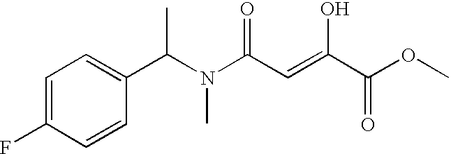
C1=C(F)C=CC(C(N(C(C=C(C(OC)=O)O)=O)C)C)=C1
